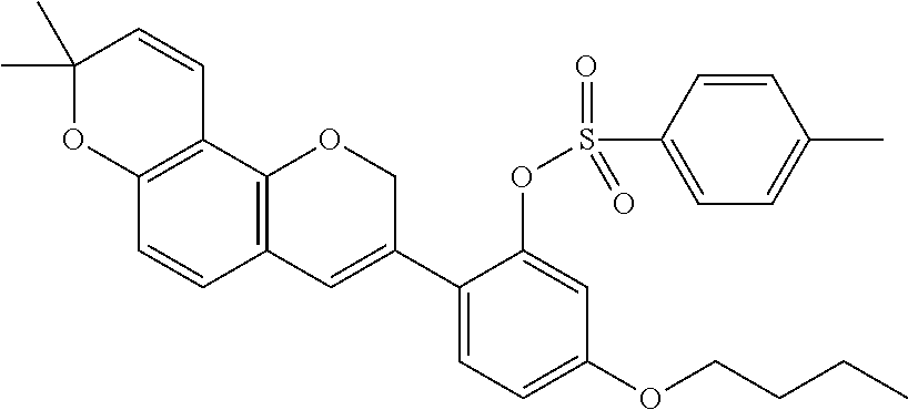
C1(C)(C)OC2=C(C=C1)C1=C(C=C2)C=C(C2=CC=C(OCCCC)C=C2OS(C2=CC=C(C)C=C2)(=O)=O)CO1
